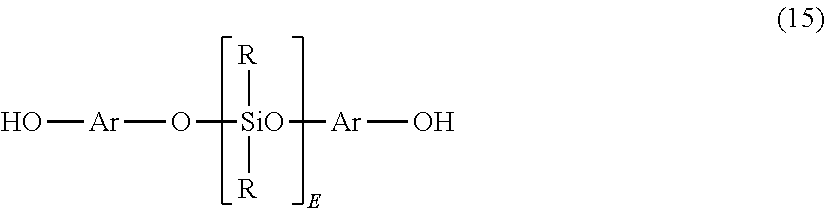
O([SiO]([Ar]O)([R])[R])[Ar]O
